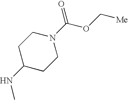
C1(NC)CCN(C(OC[Me])=O)CC1
